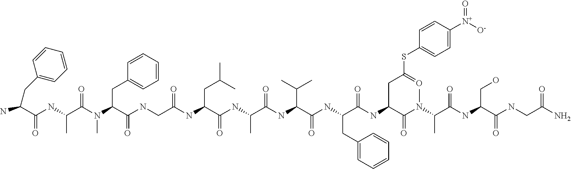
CN(C(=O)C(NC(C(CC1=CC=CC=C1)NC(C(NC(=O)C(C)NC(C(CC(C)C)NC(CNC(C(N(C)C(=O)C(NC(C(N)CC1=CC=CC=C1)=O)C)CC1=CC=CC=C1)=O)=O)=O)C(C)C)=O)=O)CC(=O)SC1=CC=C([N+]([O-])=O)C=C1)C(C(NC(CO)C(NCC(=O)N)=O)=O)C
